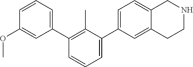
C1(OC)=CC(C2=C(C)C(C3=CC=C4C(=C3)CCNC4)=CC=C2)=CC=C1
